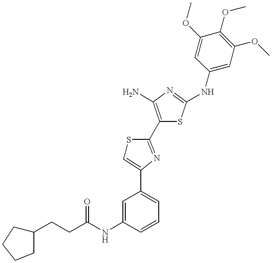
C(NC1=CC(C2=CSC(C3=C(N)N=C(NC4=CC(OC)=C(OC)C(OC)=C4)S3)=N2)=CC=C1)(=O)CCC1CCCC1
